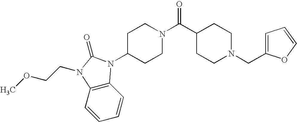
C1=CC2=C(C=C1)N(CCOC)C(=O)N2C1CCN(C(C2CCN(CC3=CC=CO3)CC2)=O)CC1
